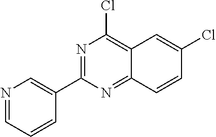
N1=C(C2=CN=CC=C2)N=C2C(=C1Cl)C=C(Cl)C=C2
